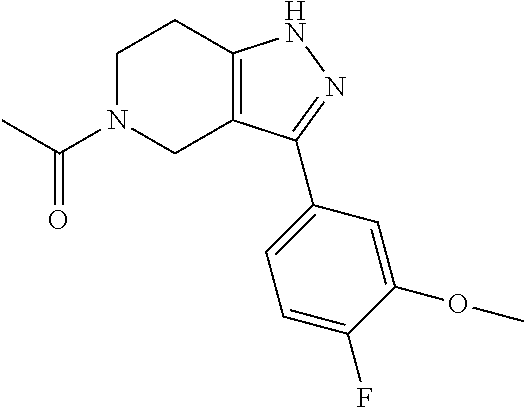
C1N(C(C)=O)CC2=C(C1)NN=C2C1=CC=C(F)C(OC)=C1
